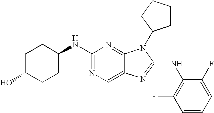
C1C(O)CCC(NC2=NC=C3C(=N2)N(C2CCCC2)C(NC2=C(F)C=CC=C2F)=N3)C1
